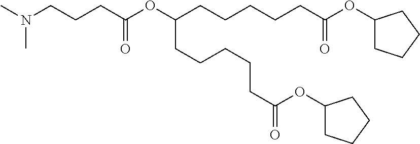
CN(C)CCCC(OC(CCCCCC(OC1CCCC1)=O)CCCCCC(=O)OC1CCCC1)=O
